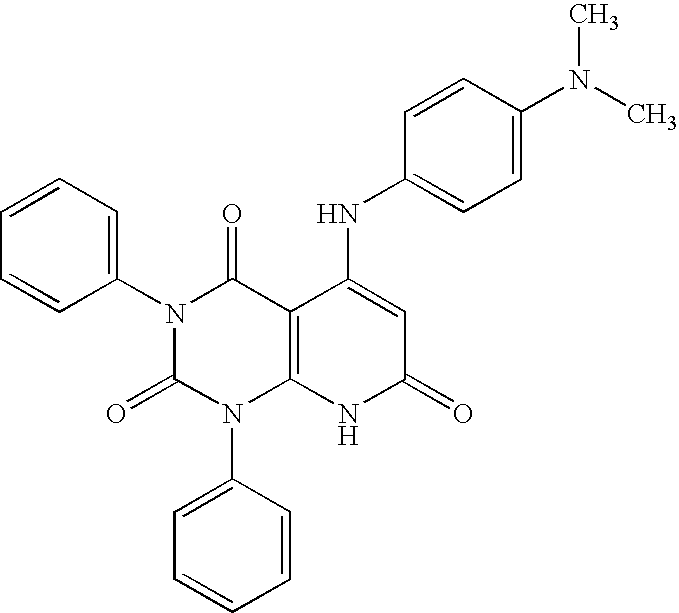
N1(C2=CC=CC=C2)C(=O)N(C2=CC=CC=C2)C2=C(C1=O)C(NC1=CC=C(N(C)C)C=C1)=CC(=O)N2
